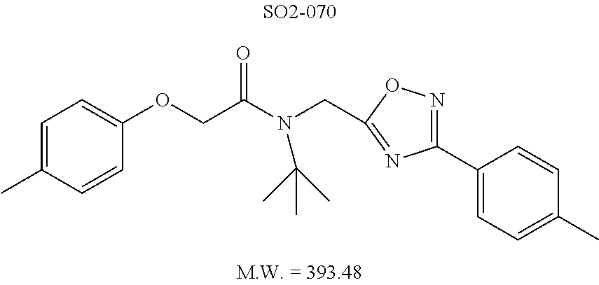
C1(OCC(N(C(C)(C)C)CC2=NC(C3=CC=C(C)C=C3)=NO2)=O)=CC=C(C)C=C1
